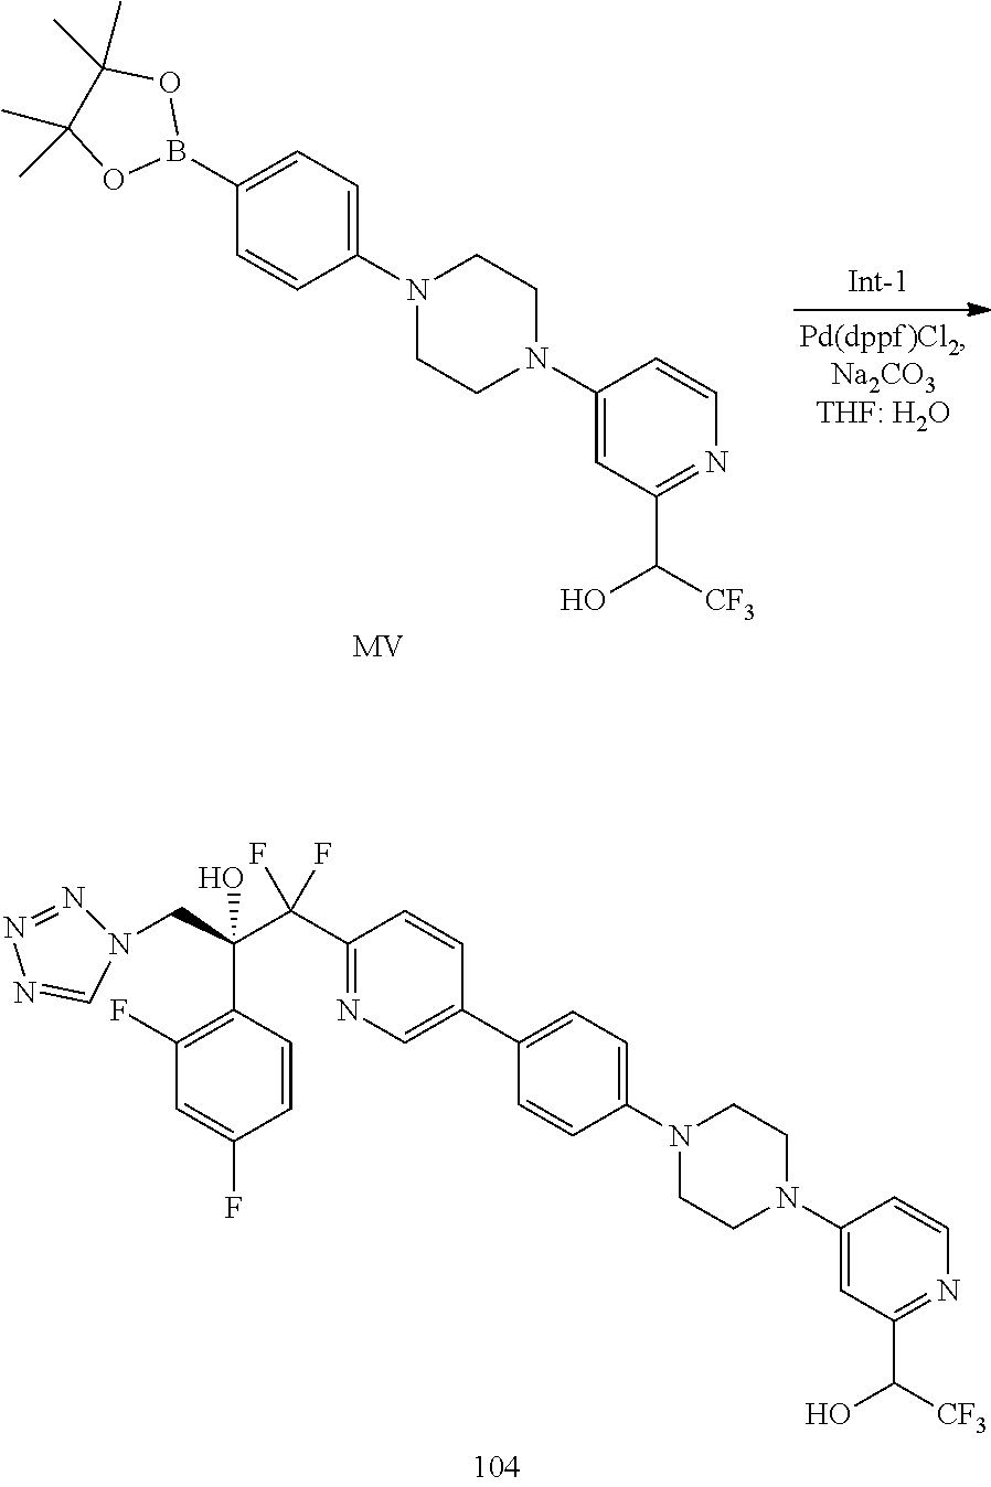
C1(B2OC(C)(C)C(C)(C)O2)=CC=C(N2CCN(C3=CC(C([CF3])O)=NC=C3)CC2)C=C1.[MV].C1(C2=CN=C(C(C(C3=C(F)C=C(F)C=C3)(O)CN3N=NN=C3)(F)F)C=C2)=CC=C(N2CCN(C3=CC(C([CF3])O)=NC=C3)CC2)C=C1
